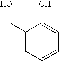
C1=CC=C(O)C(CO)=C1
